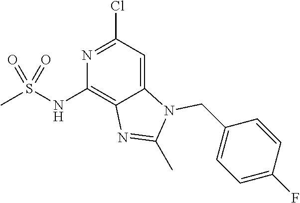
ClC1=NC(NS(C)(=O)=O)=C2C(=C1)N(CC1=CC=C(F)C=C1)C(C)=N2
